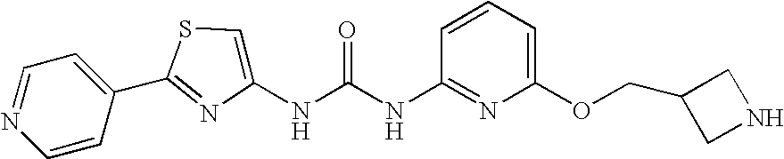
C1=CC(C2=NC(NC(NC3=NC(OCC4CNC4)=CC=C3)=O)=CS2)=CC=N1
